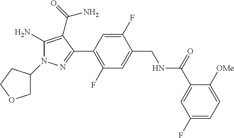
C1(F)=CC(C2=NN(C3COCC3)C(N)=C2C(N)=O)=C(F)C=C1CNC(C1=CC(F)=CC=C1[OMe])=O
